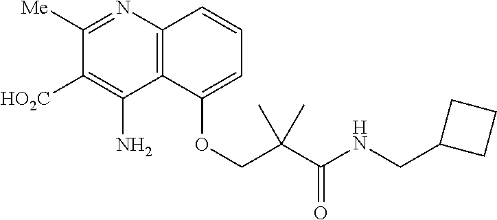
N1=C([Me])C([HO2C])=C(N)C2=C1C=CC=C2OCC(C(NCC1CCC1)=O)(C)C
